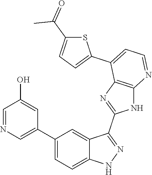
C1(C2=CC=C3C(=C2)C(C2=NC4=C(N2)N=CC=C4C2=CC=C(C(=O)C)S2)=NN3)=CN=CC(O)=C1
